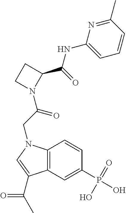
N1(C(CN2C3=C(C=C(P(=O)(O)O)C=C3)C(C(C)=O)=C2)=O)C(C(=O)NC2=CC=CC(C)=N2)CC1
